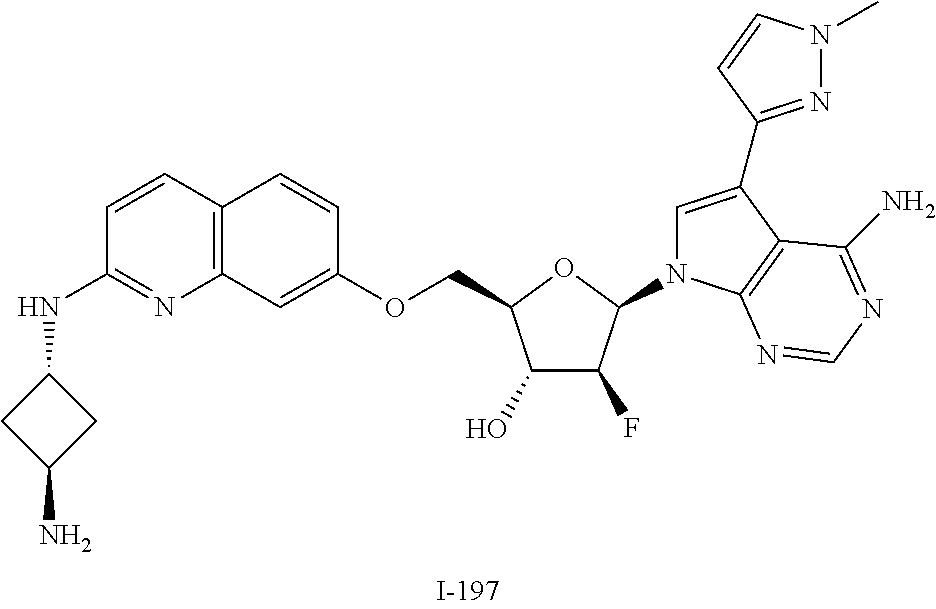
C1(O)C(F)C(N2C=C(C3=NN(C)C=C3)C3=C2N=CN=C3N)OC1COC1=CC2=C(C=C1)C=CC(NC1CC(N)C1)=N2
